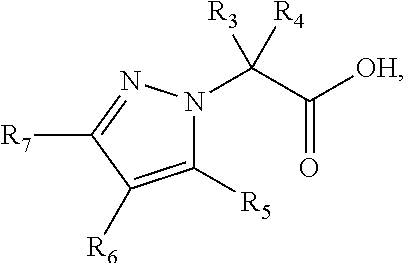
C1([R5])=C([R6])C([R7])=NN1C(C(=O)[OH])([R3])[R4]
